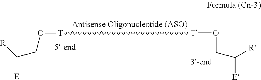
[R]C([E])CO[T][T]OCC([E])[R]
